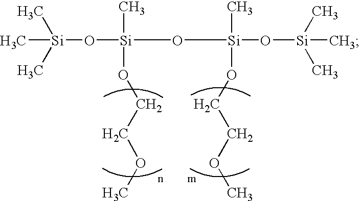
C[Si](O[Si](C)(C)C)(OCCOC)O[Si](O[Si](C)(C)C)(C)OCCOC
